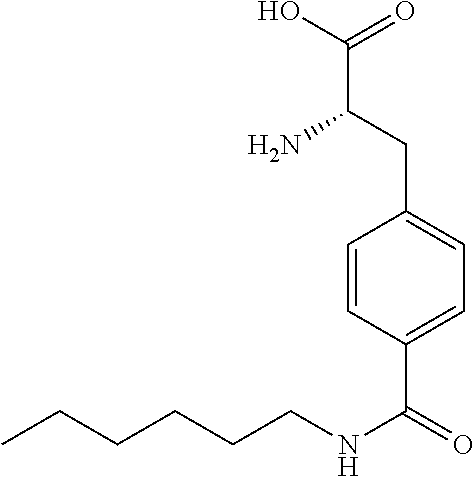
C1=CC(C(=O)NCCCCCC)=CC=C1CC(C(O)=O)N
